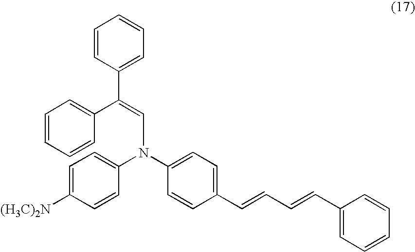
C1=CC(C(=CN(C2=CC=C(C=CC=CC3=CC=CC=C3)C=C2)C2=CC=C([(H3C)2N])C=C2)C2=CC=CC=C2)=CC=C1
